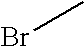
BrC
